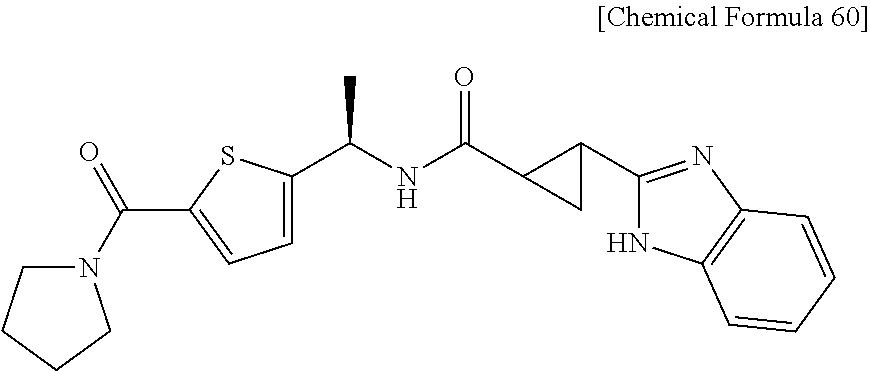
C(NC(=O)C1CC1C1=NC2=C(N1)C=CC=C2)(C)C1=CC=C(C(N2CCCC2)=O)S1
